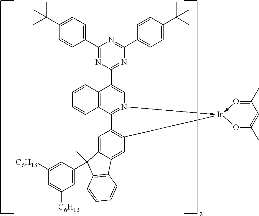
C12=C(C3=N(->[Ir]4(-O=C(C)C=C(C)O4)C4=C3C=C3C(=C4)C4=C(C3(C3=CC([C6H13])=CC([C6H13])=C3)C)C=CC=C4)C=C1C1=NC(C3=CC=C(C(C)(C)C)C=C3)=NC(C3=CC=C(C(C)(C)C)C=C3)=N1)C=CC=C2
